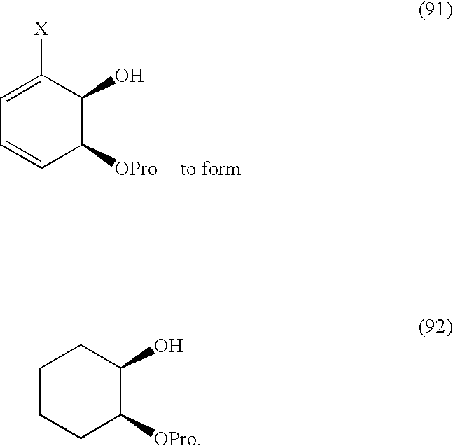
C1=CC([OPro])C(O)C([X])=C1.C1CC([OPro])C(O)CC1
